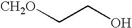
[CH2O]CCO
